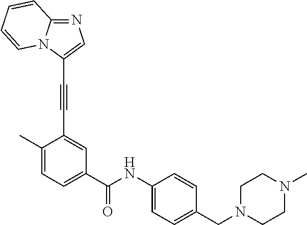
C1=C(C)C(C#CC2=CN=C3N2C=CC=C3)=CC(C(NC2=CC=C(CN3CCN(C)CC3)C=C2)=O)=C1
